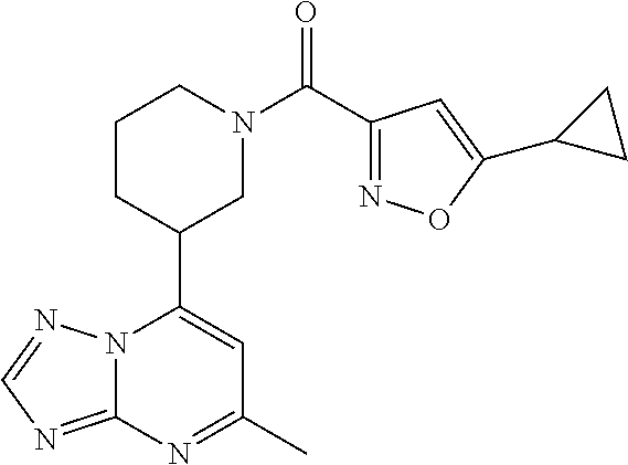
N12C(=NC=N1)N=C(C)C=C2C1CN(C(=O)C2=NOC(C3CC3)=C2)CCC1
